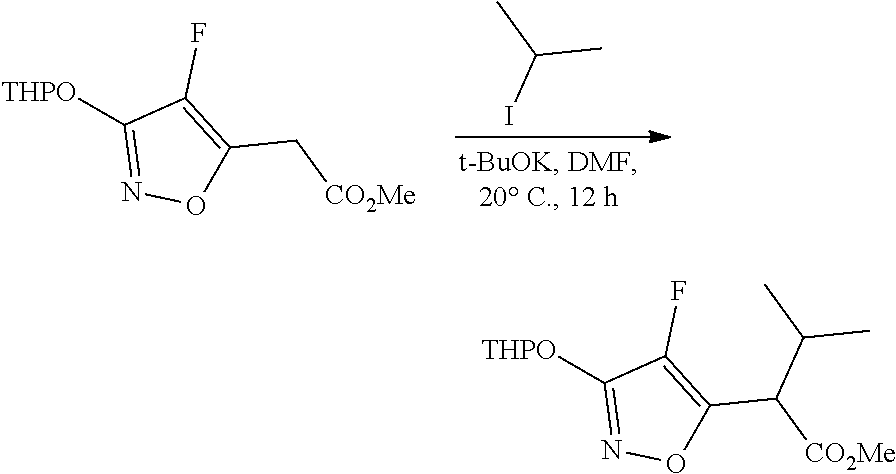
[THPO]C1=NOC(C[CO2Me])=C1F.CC(C)I.[THPO]C1=NOC(C([CO2Me])C(C)C)=C1F
